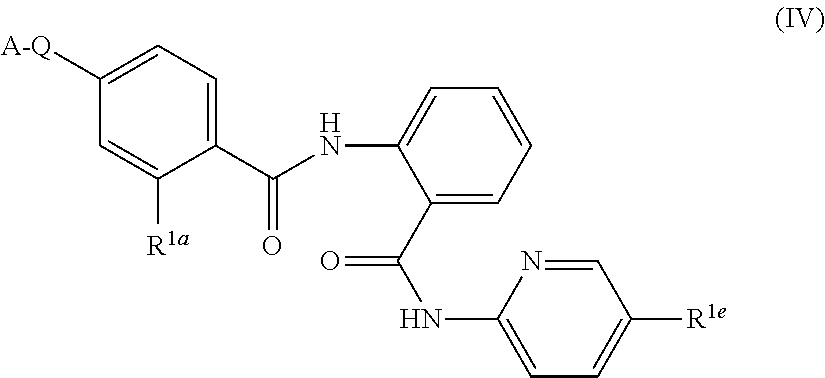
C1([A-Q])=CC=C(C(NC2=CC=CC=C2C(NC2=CC=C([R1e])C=N2)=O)=O)C([R1a])=C1
